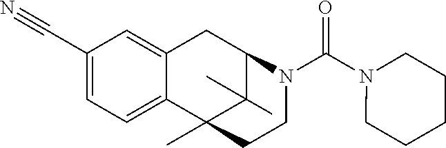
C1=C2C(=CC=C1C#N)C1(C)C(C)(C)C(C2)N(C(N2CCCCC2)=O)CC1
